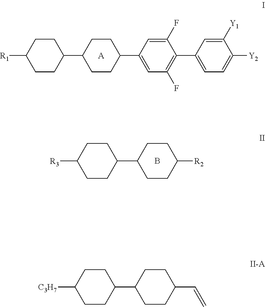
[R1]C1CCC(C2CCC(C3=CC(F)=C(C4=CC=C([Y2])C([Y1])=C4)C(F)=C3)CC2)CC1.[A].[R3]C1CCC(C2CCC([R2])CC2)CC1.B.[C3H7]C1CCC(C2CCC(C=C)CC2)CC1
